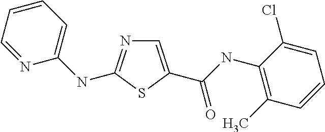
C1=C(C(NC2=C(C)C=CC=C2Cl)=O)SC(NC2=CC=CC=N2)=N1
